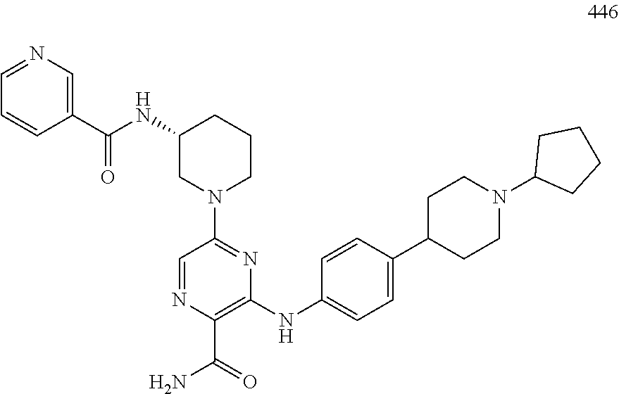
C1=NC(C(=O)N)=C(NC2=CC=C(C3CCN(C4CCCC4)CC3)C=C2)N=C1N1CCCC(NC(C2=CN=CC=C2)=O)C1
